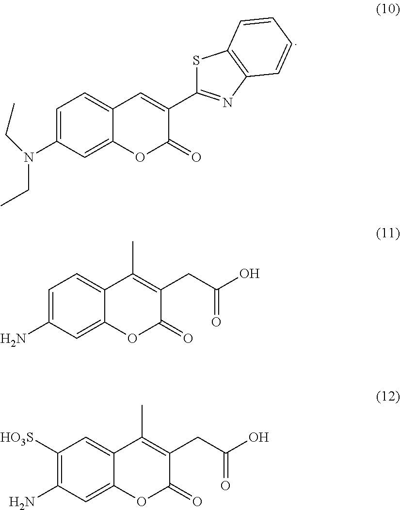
C1=C(N(CC)CC)C=C2C(=C1)C=C(C1=NC3=C(S1)C=CC=C3)C(=O)O2.C1=C(N)C=C2C(=C1)C(C)=C(CC(O)=O)C(=O)O2.C1([HO3S])=C(N)C=C2C(=C1)C(C)=C(CC(O)=O)C(=O)O2
